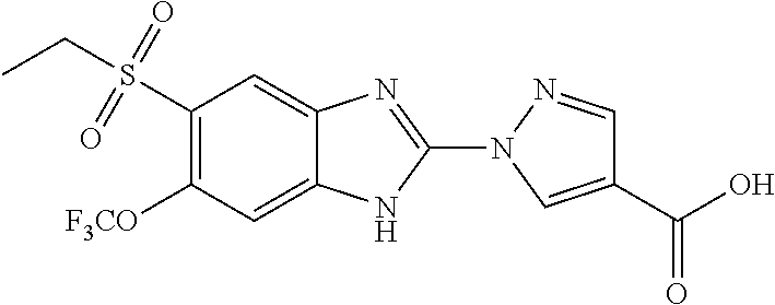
C1(S(CC)(=O)=O)=C([F3CO])C=C2C(=C1)N=C(N1C=C(C(=O)O)C=N1)N2
